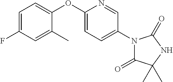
C1=C(OC2=CC=C(F)C=C2C)N=CC(N2C(=O)C(C)(C)NC2=O)=C1
